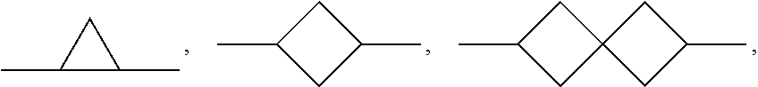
CC1CC2(C1)CC(C)C2.CC1CC(C)C1.CC1C(C)C1
